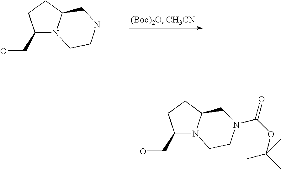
C1(CO)N2C(CC1)CNCC2.C1(CO)N2C(CC1)CN(C(OC(C)(C)C)=O)CC2
